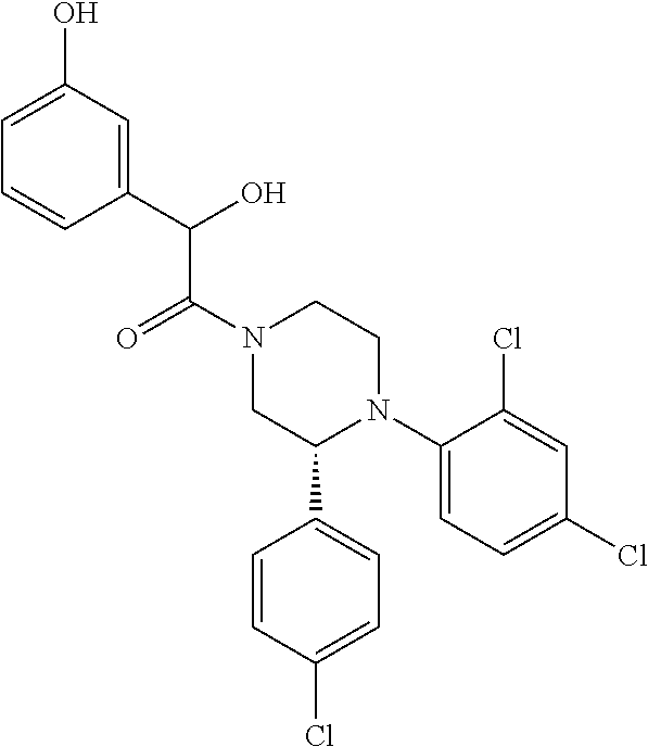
C1(N2CCN(C(C(C3=CC(O)=CC=C3)O)=O)CC2C2=CC=C(Cl)C=C2)=CC=C(Cl)C=C1Cl
